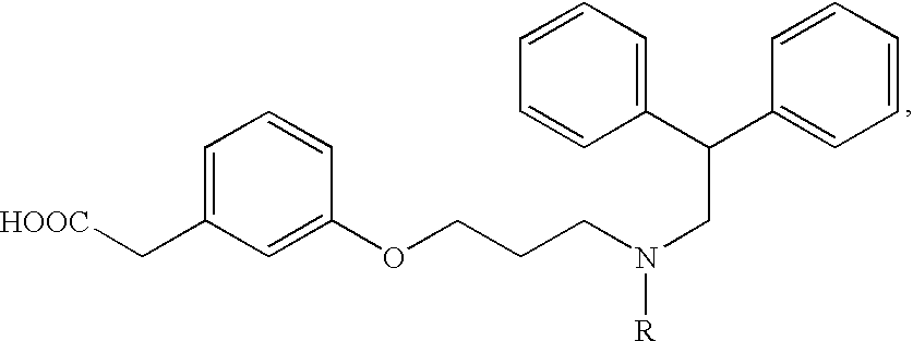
C1=C(C[HOOC])C=C(OCCCN(CC(C2=CC=CC=C2)C2=CC=CC=C2)[R])C=C1
